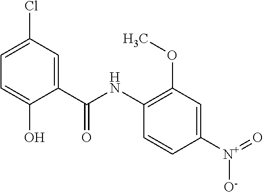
C1=C(Cl)C=C(C(=O)NC2=C(OC)C=C([N+]([O-])=O)C=C2)C(O)=C1
